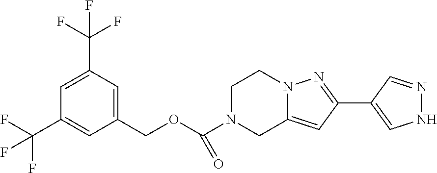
C1(COC(N2CC3=CC(C4=CNN=C4)=NN3CC2)=O)=CC(C(F)(F)F)=CC(C(F)(F)F)=C1
